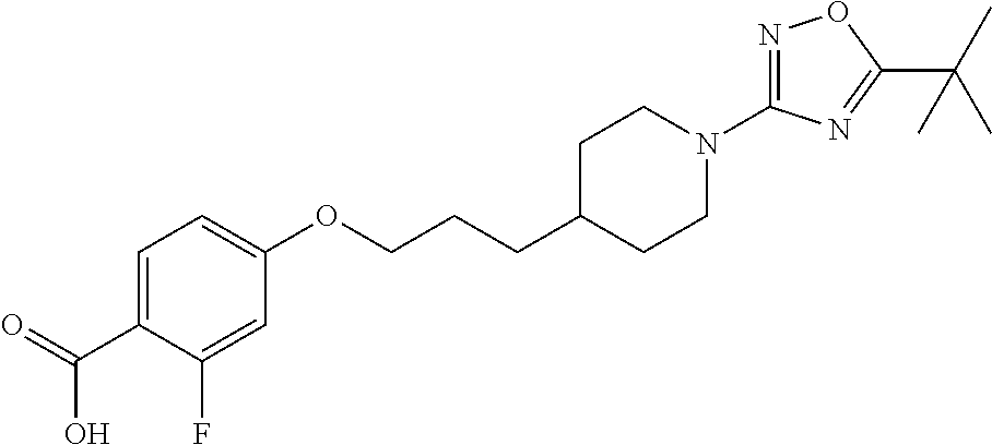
C1=C(C(=O)O)C(F)=CC(OCCCC2CCN(C3=NOC(C(C)(C)C)=N3)CC2)=C1
